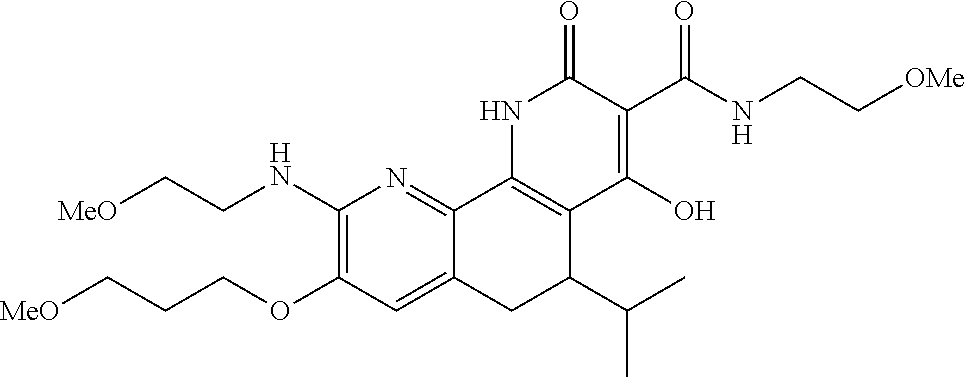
C12=CC(OCCC[MeO])=C(NCC[MeO])N=C1C1=C(C(C(C)C)C2)C(O)=C(C(NCC[OMe])=O)C(=O)N1
